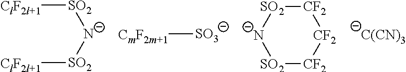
[N-]([SO2][ClF2l+1])[SO2][ClF2l+1].[SO3][CmF2m+1].[CF2]1[CF2][SO2][N-][SO2][CF2]1.[C(CN)3]
